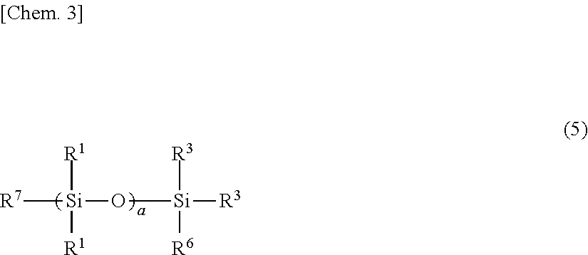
[R7][Si](O[Si]([R3])([R3])[R6])([R1])[R1]
